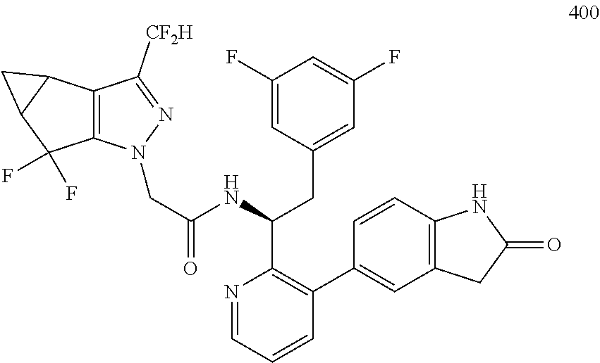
N1=CC=CC(C2=CC3=C(C=C2)NC(=O)C3)=C1C(NC(CN1C2=C(C([CF2H])=N1)C1C(C2(F)F)C1)=O)CC1=CC(F)=CC(F)=C1
